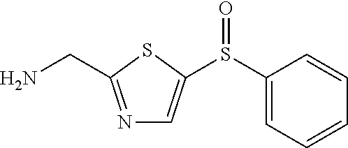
N1=C(CN)SC(S(C2=CC=CC=C2)=O)=C1
